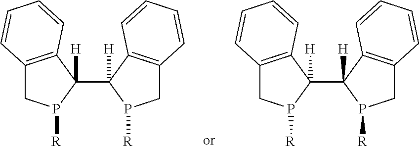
C12=C(C(C3([H])P([R])CC4=C3C=CC=C4)([H])P([R])C1)C=CC=C2.C12=C(C(C3([H])P([R])CC4=C3C=CC=C4)([H])P([R])C1)C=CC=C2
